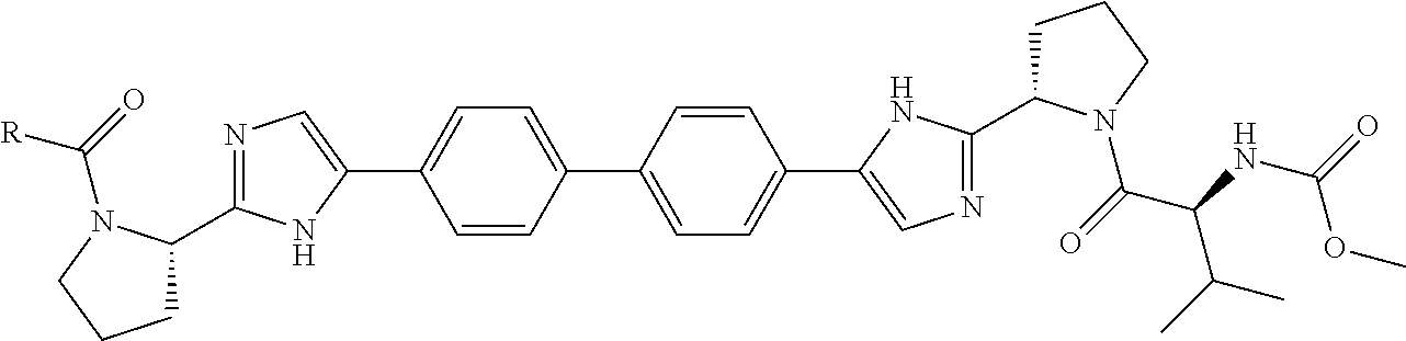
C1=CC(C2=CC=C(C3=CN=C(C4CCCN4C(=O)C(NC(=O)OC)C(C)C)N3)C=C2)=CC=C1C1=CN=C(C2CCCN2C(=O)[R])N1
